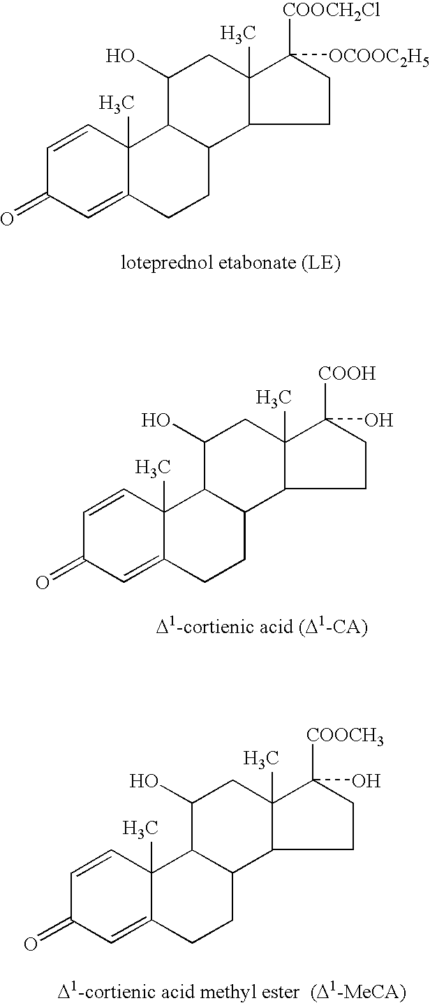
C1=CC2(C)C(=CC1=O)CCC1C2C(O)CC2(C)C1CCC2([COOCH2Cl])[OCOOC2H5].C1=CC2(C)C(=CC1=O)CCC1C2C(O)CC2(C)C1CCC2([COOH])O.C1=CC2(C)C(=CC1=O)CCC1C2C(O)CC2(C)C1CCC2([COOCH3])O
